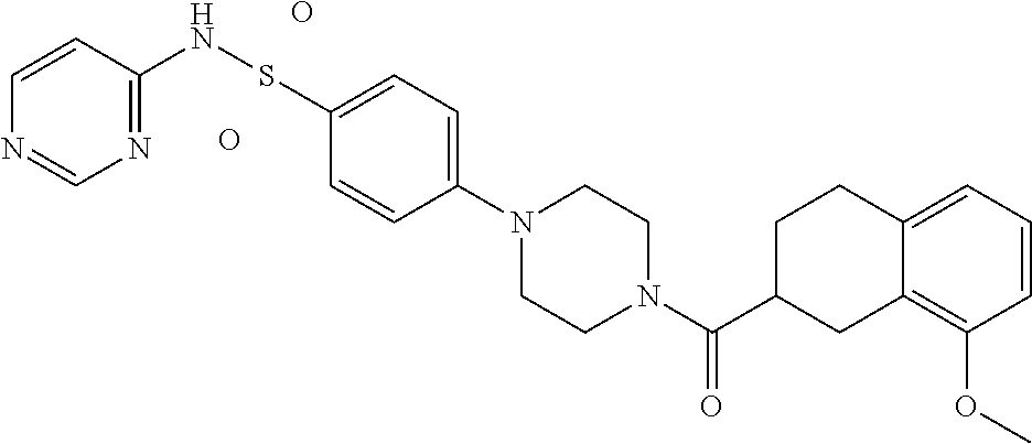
N1=C(NSC2=CC=C(N3CCN(C(C4CC5=C(OC)C=CC=C5CC4)=O)CC3)C=C2)C=CN=C1.O.O
